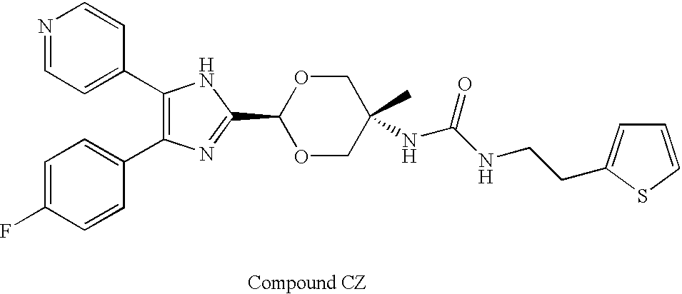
C1(C2=CC=NC=C2)=C(C2=CC=C(F)C=C2)N=C(C2OCC(C)(NC(NCCC3=CC=CS3)=O)CO2)N1
